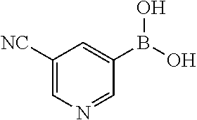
C1([NC])=CN=CC(B(O)O)=C1
